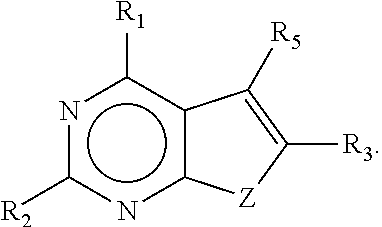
n1c([R2])nc2c(c1[R1])C([R5])=C([R3])[Z]2
